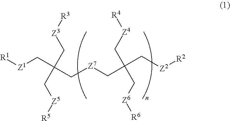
[R1][Z1]CC(C[Z7]CC(C[Z2][R2])(C[Z4][R4])C[Z6][R6])(C[Z3][R3])C[Z5][R5]
